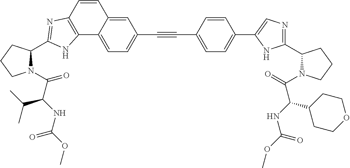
C1(C2=CC=C(C#CC3=CC=C4C(=C3)C=CC3=C4NC(C4N(C(C(NC(OC)=O)C(C)C)=O)CCC4)=N3)C=C2)=CN=C(C2N(C(=O)C(NC(OC)=O)C3CCOCC3)CCC2)N1
